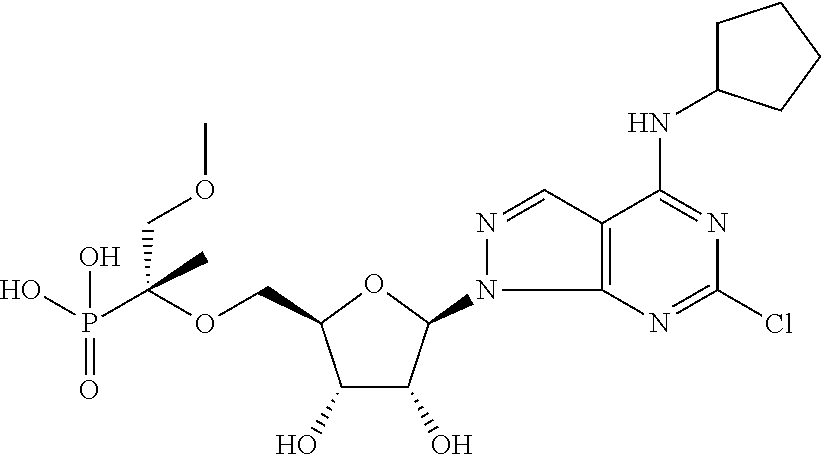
C(OCC1C(O)C(O)C(N2C3=C(C=N2)C(NC2CCCC2)=NC(Cl)=N3)O1)(P(O)(=O)O)(COC)C
